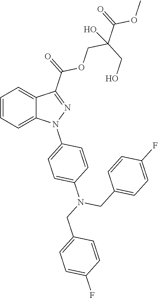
C1=CC=C2C(=C1)C(C(=O)OCC(C(=O)OC)(CO)O)=NN2C1=CC=C(N(CC2=CC=C(F)C=C2)CC2=CC=C(F)C=C2)C=C1
